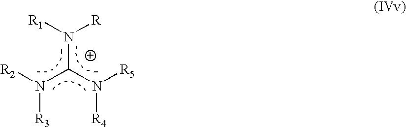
[R2]N(C(N([R5])[R4])N([R1])[R])[R3]
